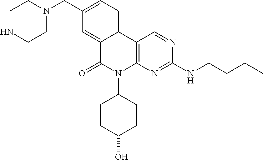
C12=CC=C(CN3CCNCC3)C=C1C(=O)N(C1CCC(O)CC1)C1=C2C=NC(NCCCC)=N1
